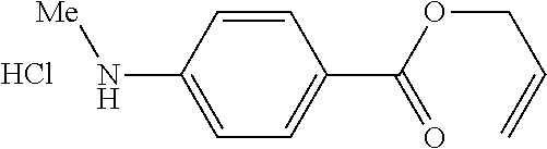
C1(N[Me])=CC=C(C(OCC=C)=O)C=C1.Cl
